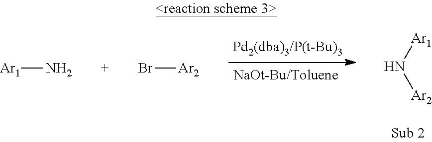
[Ar1]N[Ar2].[Ar1]N.Br[Ar2]
